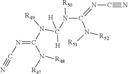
N(C(N([R48])[R47])=NC#N)(C([H])(N(C(N([R52])[R51])=NC#N)[R50])[H])[R49]
